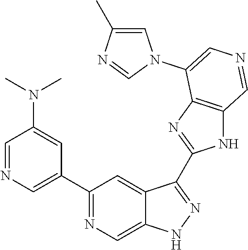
C1(C2=CN=CC(N(C)C)=C2)=NC=C2C(=C1)C(C1=NC3=C(N1)C=NC=C3N1C=C(C)N=C1)=NN2
